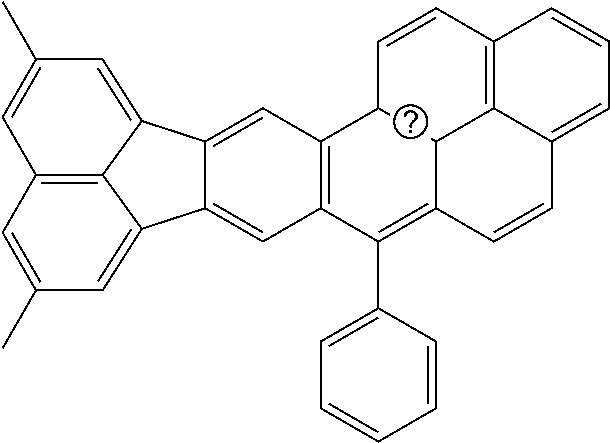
C12=CC3=C(C=C1C1=CC(C)=CC4=C1C2=CC(C)=C4)C(C1=CC=CC=C1)=C1C2C3C=CC3=C2C(=CC=C3)C=C1
